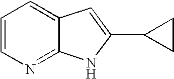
C1=CN=C2C(=C1)C=C(C1CC1)N2
